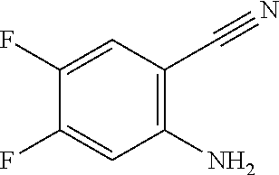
C1(N)=C(C#N)C=C(F)C(F)=C1
